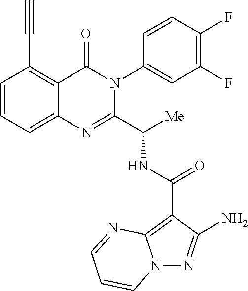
N12N=C(N)C(C(NC(C3=NC4=CC=CC(C#C)=C4C(=O)N3C3=CC(F)=C(F)C=C3)[Me])=O)=C1N=CC=C2
